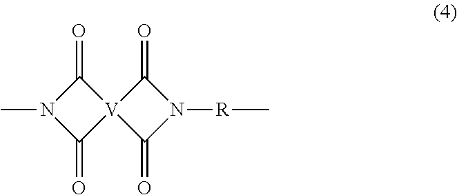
[V]12(C(=O)N(C)C1=O)C(=O)N([R]C)C2=O
